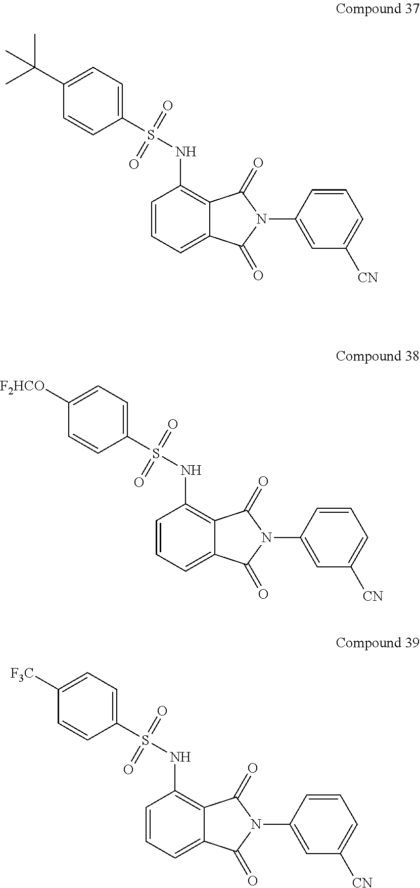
S(NC1=C2C(=CC=C1)C(=O)N(C1=CC([CN])=CC=C1)C2=O)(=O)(=O)C1=CC=C(C(C)(C)C)C=C1.S(NC1=C2C(=CC=C1)C(=O)N(C1=CC([CN])=CC=C1)C2=O)(=O)(=O)C1=CC=C([F2HCO])C=C1.S(NC1=C2C(=CC=C1)C(=O)N(C1=CC([CN])=CC=C1)C2=O)(=O)(=O)C1=CC=C([F3C])C=C1
